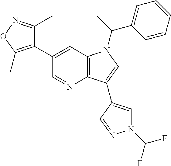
C1(C2=C(C)ON=C2C)=CC2=C(N=C1)C(C1=CN(C(F)F)N=C1)=CN2C(C1=CC=CC=C1)C
